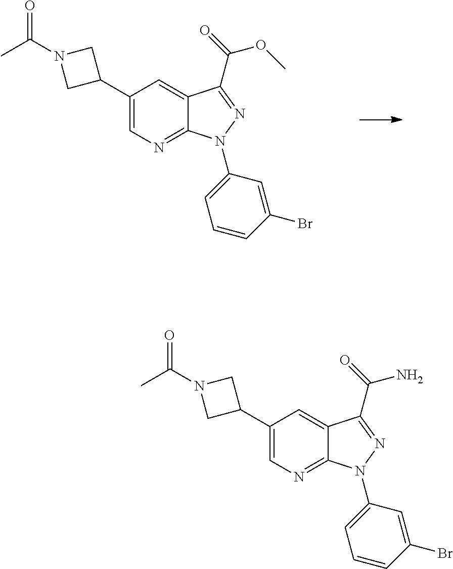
C1(C2CN(C(=O)C)C2)=CN=C2C(=C1)C(C(=O)OC)=NN2C1=CC=CC(Br)=C1.C1(C2CN(C(=O)C)C2)=CN=C2C(=C1)C(C(=O)N)=NN2C1=CC=CC(Br)=C1
